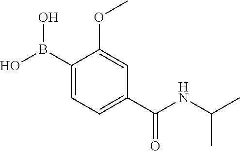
C1(B(O)O)=CC=C(C(=O)NC(C)C)C=C1OC
